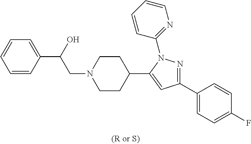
C(N1CCC(C2=CC(C3=CC=C(F)C=C3)=NN2C2=NC=CC=C2)CC1)C(O)C1=CC=CC=C1
